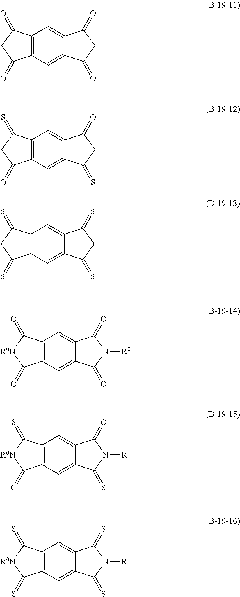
C12=C(C=C3C(=C1)C(=O)CC3=S)C(=O)CC2=S.C12=C(C=C3C(=C1)C(=S)CC3=S)C(=S)CC2=S.C12=C(C=C3C(=C1)C(=O)N([R0])C3=O)C(=O)[R0N]C2=O.C12=C(C=C3C(=C1)C(=O)N([R0])C3=S)C(=O)[R0N]C2=S.C12=C(C=C3C(=C1)C(=S)N([R0])C3=S)C(=S)[R0N]C2=S.C12=C(C=C3C(=C1)C(=O)CC3=O)C(=O)CC2=O
